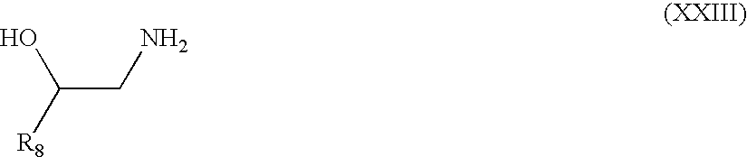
C(CN)([R8])O
